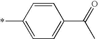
C1=CC(C(=O)C)=CC=C1*
